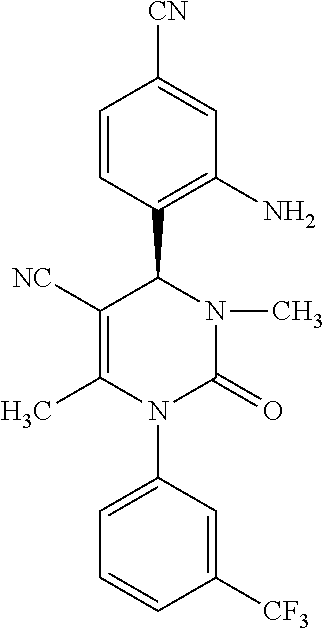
C1=CC(C2C([NC])=C(C)N(C3=CC=CC([CF3])=C3)C(=O)N2C)=C(N)C=C1[CN]
